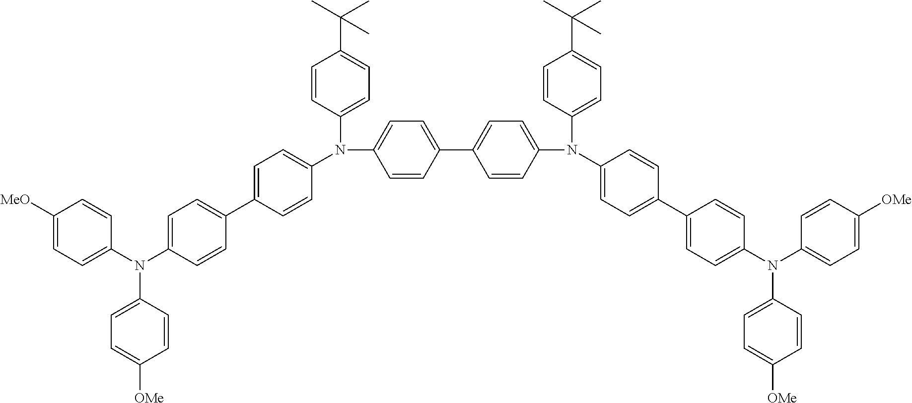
N(C1=CC=C(C2=CC=C(N(C3=CC=C(C4=CC=C(N(C5=CC=C([OMe])C=C5)C5=CC=C([OMe])C=C5)C=C4)C=C3)C3=CC=C(C(C)(C)C)C=C3)C=C2)C=C1)(C1=CC=C(C2=CC=C(N(C3=CC=C([MeO])C=C3)C3=CC=C([OMe])C=C3)C=C2)C=C1)C1=CC=C(C(C)(C)C)C=C1
